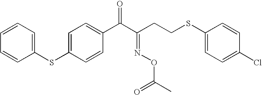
C1=CC=C(SC2=CC=C(C(C(CCSC3=CC=C(Cl)C=C3)=NOC(C)=O)=O)C=C2)C=C1
